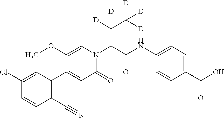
C1(C#N)=C(C2=CC(=O)N(C(C(NC3=CC=C(C(O)=O)C=C3)=O)C(C([D])([D])[D])([D])[D])C=C2OC)C=C(Cl)C=C1
